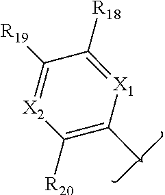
C1([R19])=[X2]C([R20])=C(C)[X1]=C1[R18]
